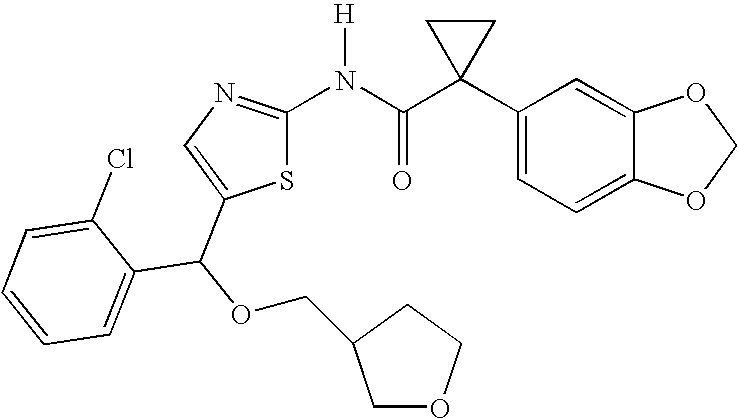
C1(C2(C(N([H])C3=NC=C(C(OCC4COCC4)C4=CC=CC=C4Cl)S3)=O)CC2)=CC=C2C(=C1)OCO2
